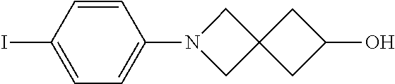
C1=C(I)C=CC(N2CC3(C2)CC(O)C3)=C1
